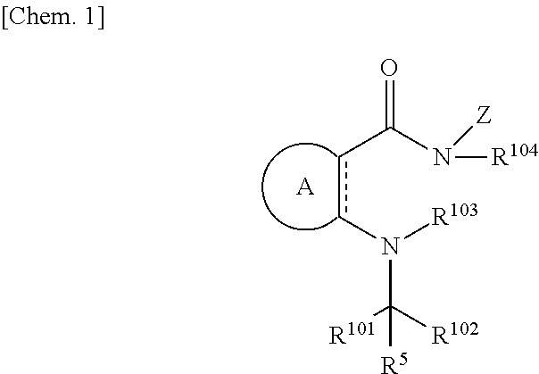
c(cN([R103])C([R102])([R101])[R5])C(N([R104])[Z])=O.[A]
